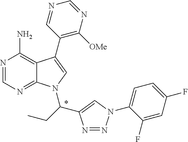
N1=CN=C2C(=C1N)C(C1=C([OMe])N=CN=C1)=CN2C(CC)C1=CN(C2=CC=C(F)C=C2F)N=N1
